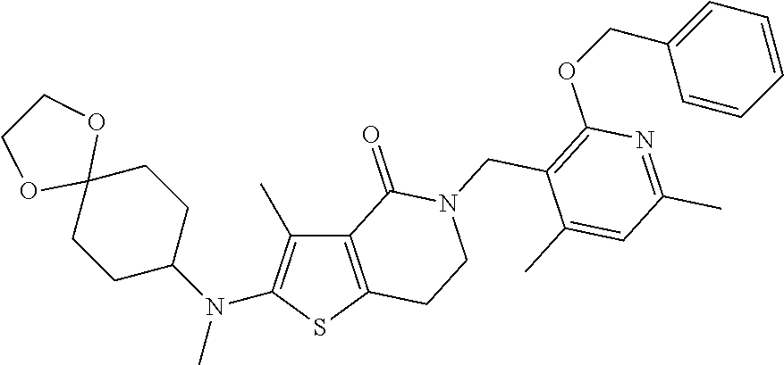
C12=C(SC(N(C3CCC4(CC3)OCCO4)C)=C1C)CCN(CC1=C(OCC3=CC=CC=C3)N=C(C)C=C1C)C2=O
